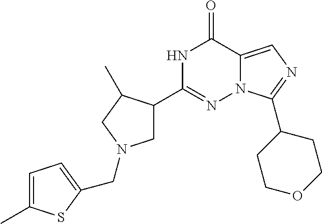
N1C(C2CN(CC3=CC=C(C)S3)CC2C)=NN2C(=CN=C2C2CCOCC2)C1=O
